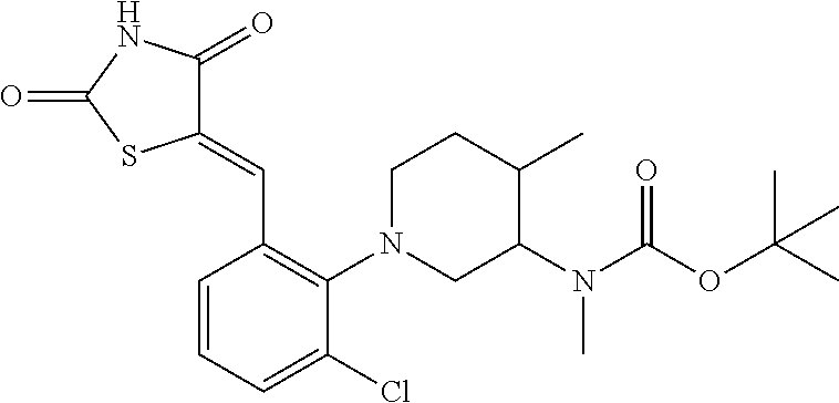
C1(=CC2=C(N3CC(N(C(OC(C)(C)C)=O)C)C(C)CC3)C(Cl)=CC=C2)C(=O)NC(=O)S1
